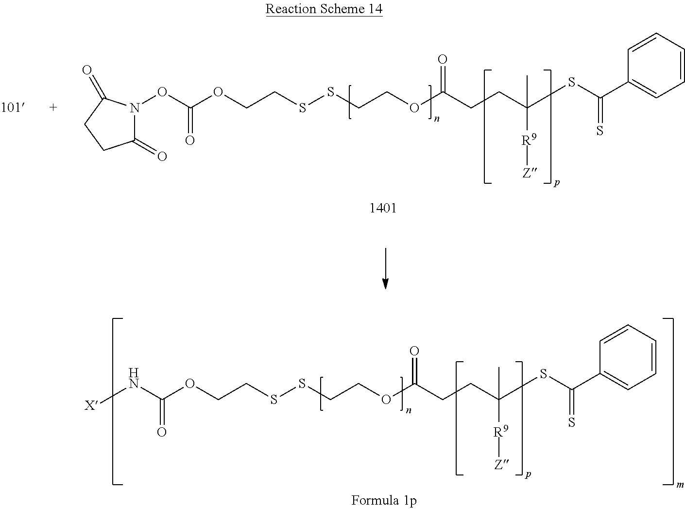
C(C(OCCSSCCOC(N[X])=O)=O)CC([R9][Z])(C)SC(C1=CC=CC=C1)=S.C(C(OCCSSCCOC(ON1C(=O)CCC1=O)=O)=O)CC([R9][Z])(C)SC(C1=CC=CC=C1)=S
